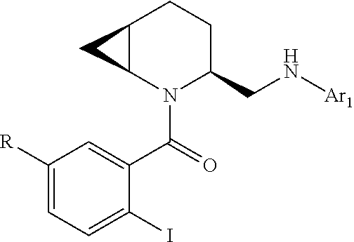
C12C(N(C(=O)C3=CC([R])=CC=C3I)C(CN[Ar1])CC1)C2
